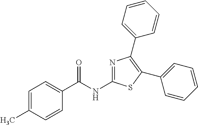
C1=C(C)C=CC(C(NC2=NC(C3=CC=CC=C3)=C(C3=CC=CC=C3)S2)=O)=C1
